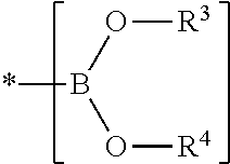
*B(O[R3])O[R4]
